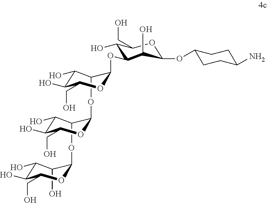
C1(OC2C(OC3C(O)C(O)C(O)C(CO)O3)C(O)C(O)C(CO)O2)C(O)C(O)C(CO)OC1OC1C(O)C(CO)OC(OC2CCC(N)CC2)C1O
